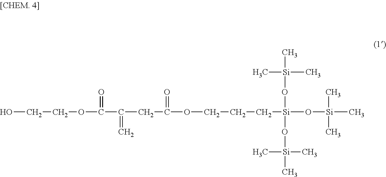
OCCOC(=O)C(CC(=O)OCCC[Si](O[Si](C)(C)C)(O[Si](C)(C)C)O[Si](C)(C)C)=C
